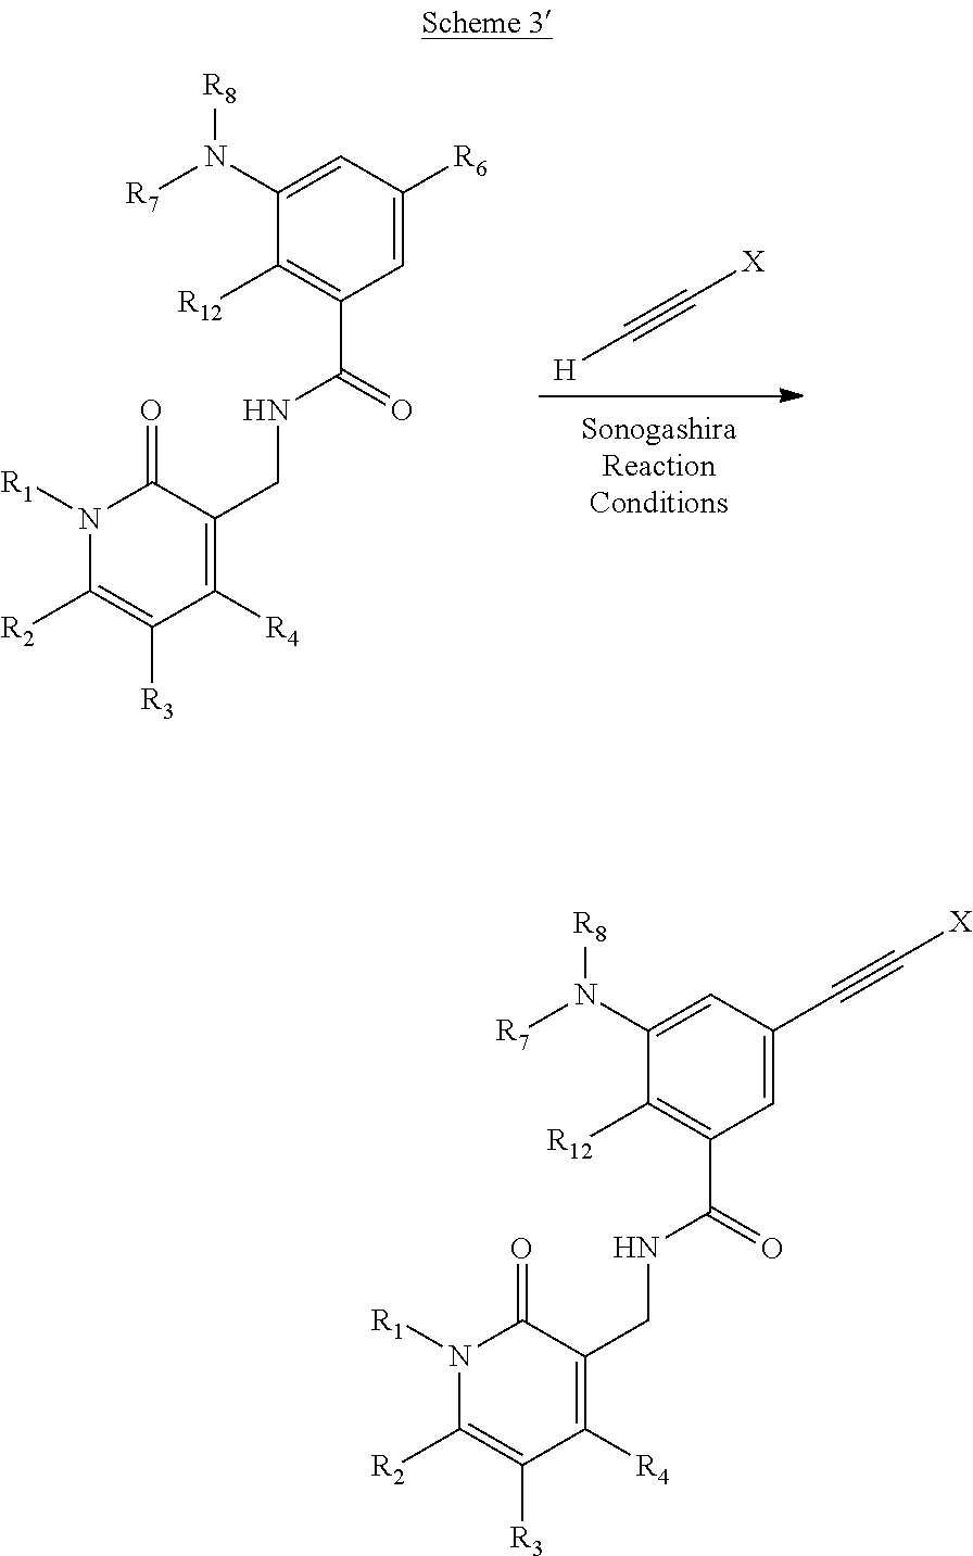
[R6]C1=CC(C(NCC2=C([R4])C([R3])=C([R2])N([R1])C2=O)=O)=C([R12])C(N([R8])[R7])=C1.C(#C[X])[H].C1(N([R8])[R7])=CC(C#C[X])=CC(C(NCC2=C([R4])C([R3])=C([R2])N([R1])C2=O)=O)=C1[R12]
